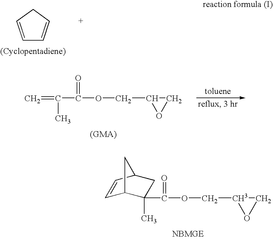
C1=CCC=C1.C1(COC(=O)C2(C)C3C=CC(C2)C3)OC1.C=C(C(OCC1OC1)=O)C
